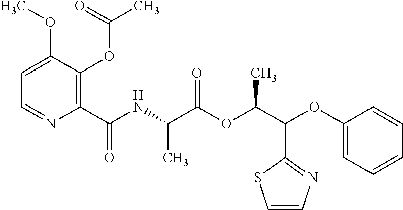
C1=C(OC)C(OC(C)=O)=C(C(NC(C(OC(C(OC2=CC=CC=C2)C2=NC=CS2)C)=O)C)=O)N=C1
